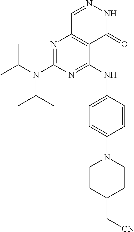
CC(N(C(C)C)C1=NC2=C(C(NC3=CC=C(N4CCC(C[CN])CC4)C=C3)=N1)C(=O)NN=C2)C
